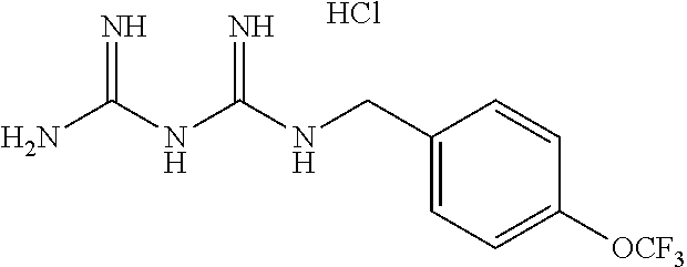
C1(CNC(NC(N)=N)=N)=CC=C([OCF3])C=C1.Cl
